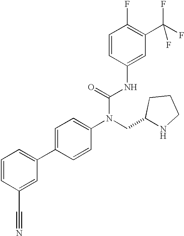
C1=CC(C#N)=CC(C2=CC=C(N(C(NC3=CC(C(F)(F)F)=C(F)C=C3)=O)CC3NCCC3)C=C2)=C1
